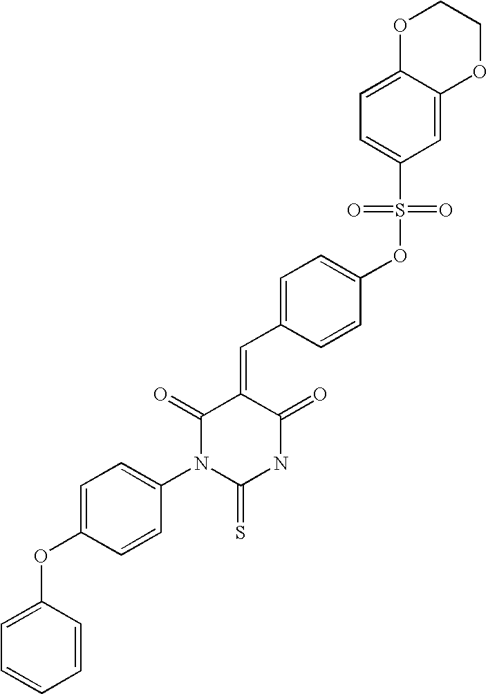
O1C2=CC=C(S(=O)(OC3=CC=C(C=C4C(=O)N(C5=CC=C(OC6=CC=CC=C6)C=C5)C(=S)NC4=O)C=C3)=O)C=C2OCC1
